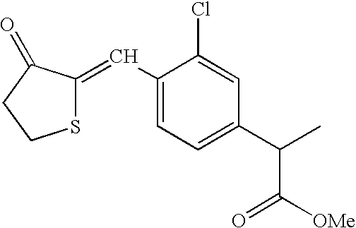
C1(C=C2SCCC2=O)=CC=C(C(C([OMe])=O)C)C=C1Cl
